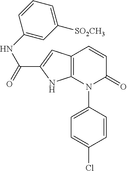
C12=C(C=CC(=O)N1C1=CC=C(Cl)C=C1)C=C(C(=O)NC1=CC([SO2CH3])=CC=C1)N2
